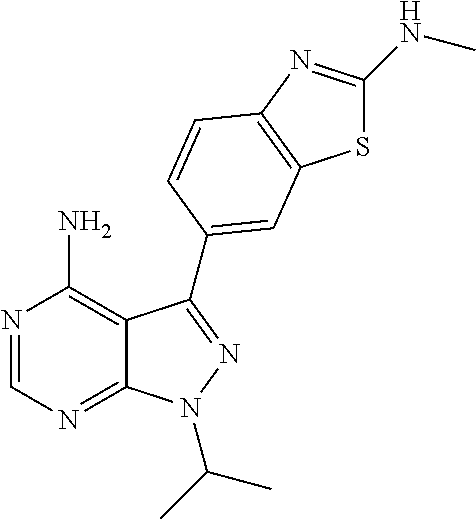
N1=CN=C2C(=C1N)C(C1=CC3=C(N=C(NC)S3)C=C1)=NN2C(C)C
